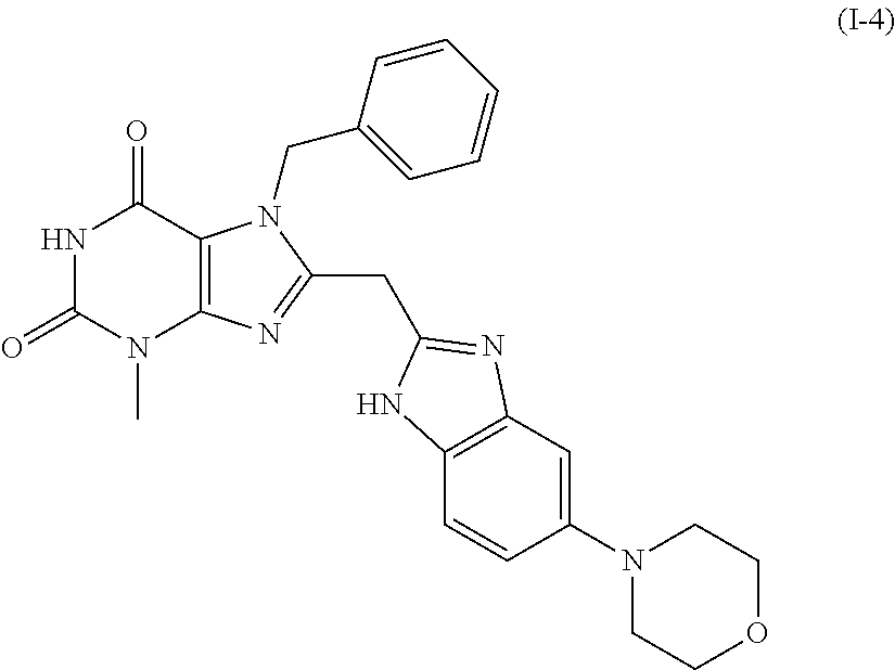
N1C(=O)N(C)C2=C(C1=O)N(CC1=CC=CC=C1)C(CC1=NC3=C(C=CC(N4CCOCC4)=C3)N1)=N2
